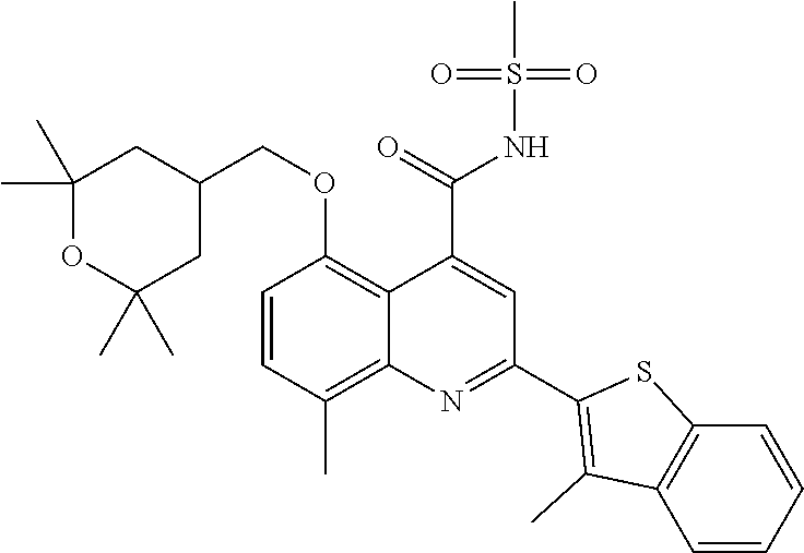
C1=CC(C)=C2C(=C1OCC1CC(C)(C)OC(C)(C)C1)C(C(=O)NS(C)(=O)=O)=CC(C1=C(C)C3=C(S1)C=CC=C3)=N2
